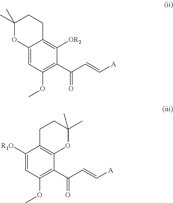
C12=CC(OC)=C(C(C=C[A])=O)C([OR2])=C1CCC(C)(C)O2.C1([R1O])=CC(OC)=C(C(C=C[A])=O)C2=C1CCC(C)(C)O2
